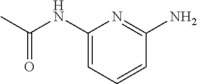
CC(NC1=CC=CC(N)=N1)=O
